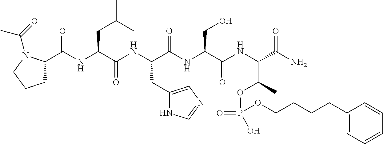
C1C(C(NC(C(NC(C(NC(C(NC(C(N)=O)C(C)OP(=O)(OCCCCC2=CC=CC=C2)O)=O)CO)=O)CC2=CN=CN2)=O)CC(C)C)=O)N(C(=O)C)CC1
